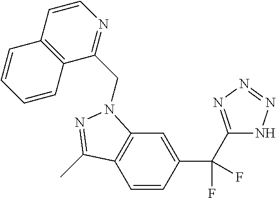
C1=CC(C(F)(C2=NN=NN2)F)=CC2=C1C(C)=NN2CC1=NC=CC2=C1C=CC=C2
